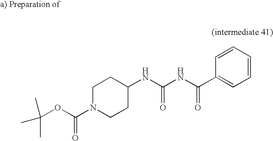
C1N(C(OC(C)(C)C)=O)CCC(NC(NC(C2=CC=CC=C2)=O)=O)C1
